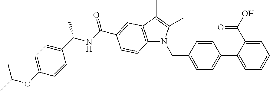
C(C1=CC=C(C2=CC=CC=C2C(O)=O)C=C1)N1C2=C(C(C)=C1C)C=C(C(NC(C1=CC=C(OC(C)C)C=C1)C)=O)C=C2
